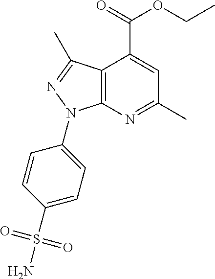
C12=C(N=C(C)C=C1C(=O)OCC)N(C1=CC=C(S(N)(=O)=O)C=C1)N=C2C
